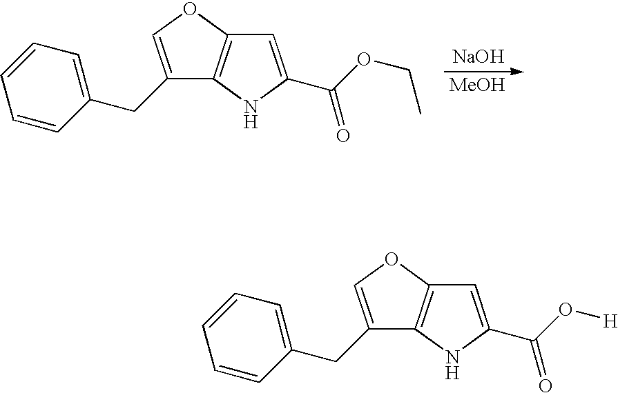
[NaOH].C1=C(CC2=COC3=C2NC(C(OCC)=O)=C3)C=CC=C1.[MeOH].C12=C(OC=C1CC1=CC=CC=C1)C=C(C(O[H])=O)N2
